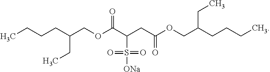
CCCCC(COC(C(CC(OCC(CCCC)CC)=O)S([ONa])(=O)=O)=O)CC
